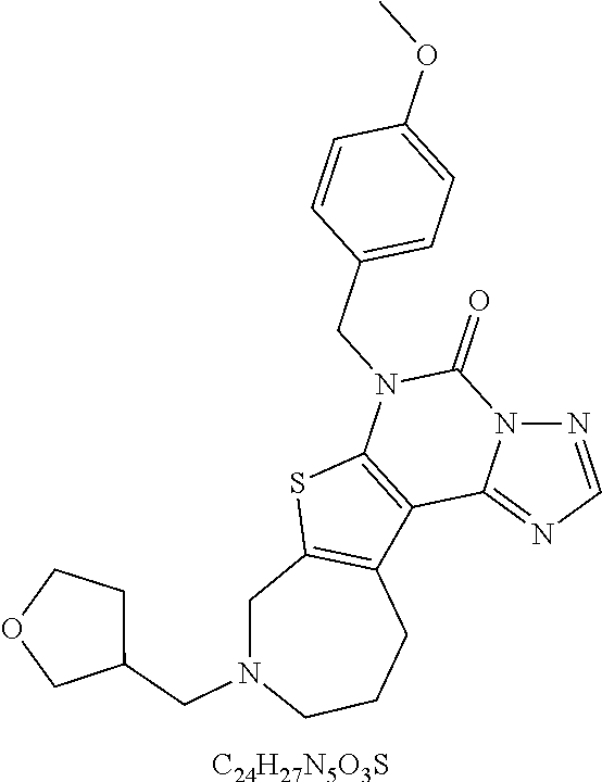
N12N=CN=C1C1=C(N(CC3=CC=C(OC)C=C3)C2=O)SC2=C1CCCN(CC1CCOC1)C2.[C24H27N5O3S]
